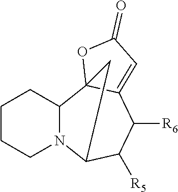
C1CCN2C(C1)C13C(=CC(=O)O1)C([R6])C([R5])C2C3
